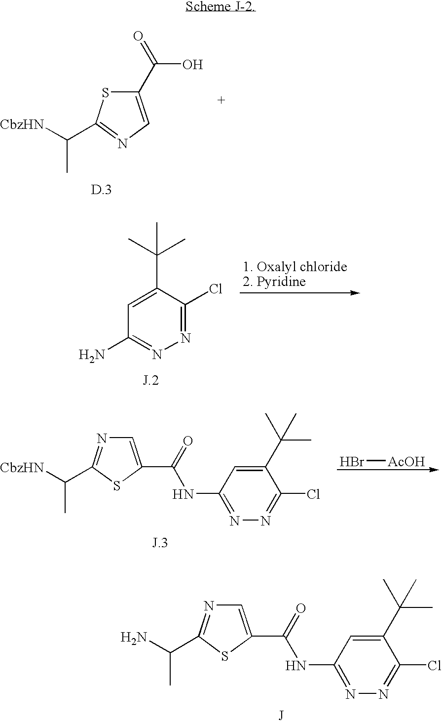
C1(C(=O)O)=CN=C(C([CbzHN])C)S1.C1=C(C(=O)NC2=NN=C(Cl)C(C(C)(C)C)=C2)SC(C(N)C)=N1.[J].N1=C(Cl)C(C(C)(C)C)=CC(N)=N1.Br[AcOH].C1=C(C(=O)NC2=NN=C(Cl)C(C(C)(C)C)=C2)SC(C([CbzHN])C)=N1
